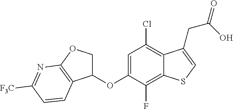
C1=C(OC2COC3=C2C=CC([CF3])=N3)C(F)=C2C(=C1Cl)C(CC(=O)O)=CS2
